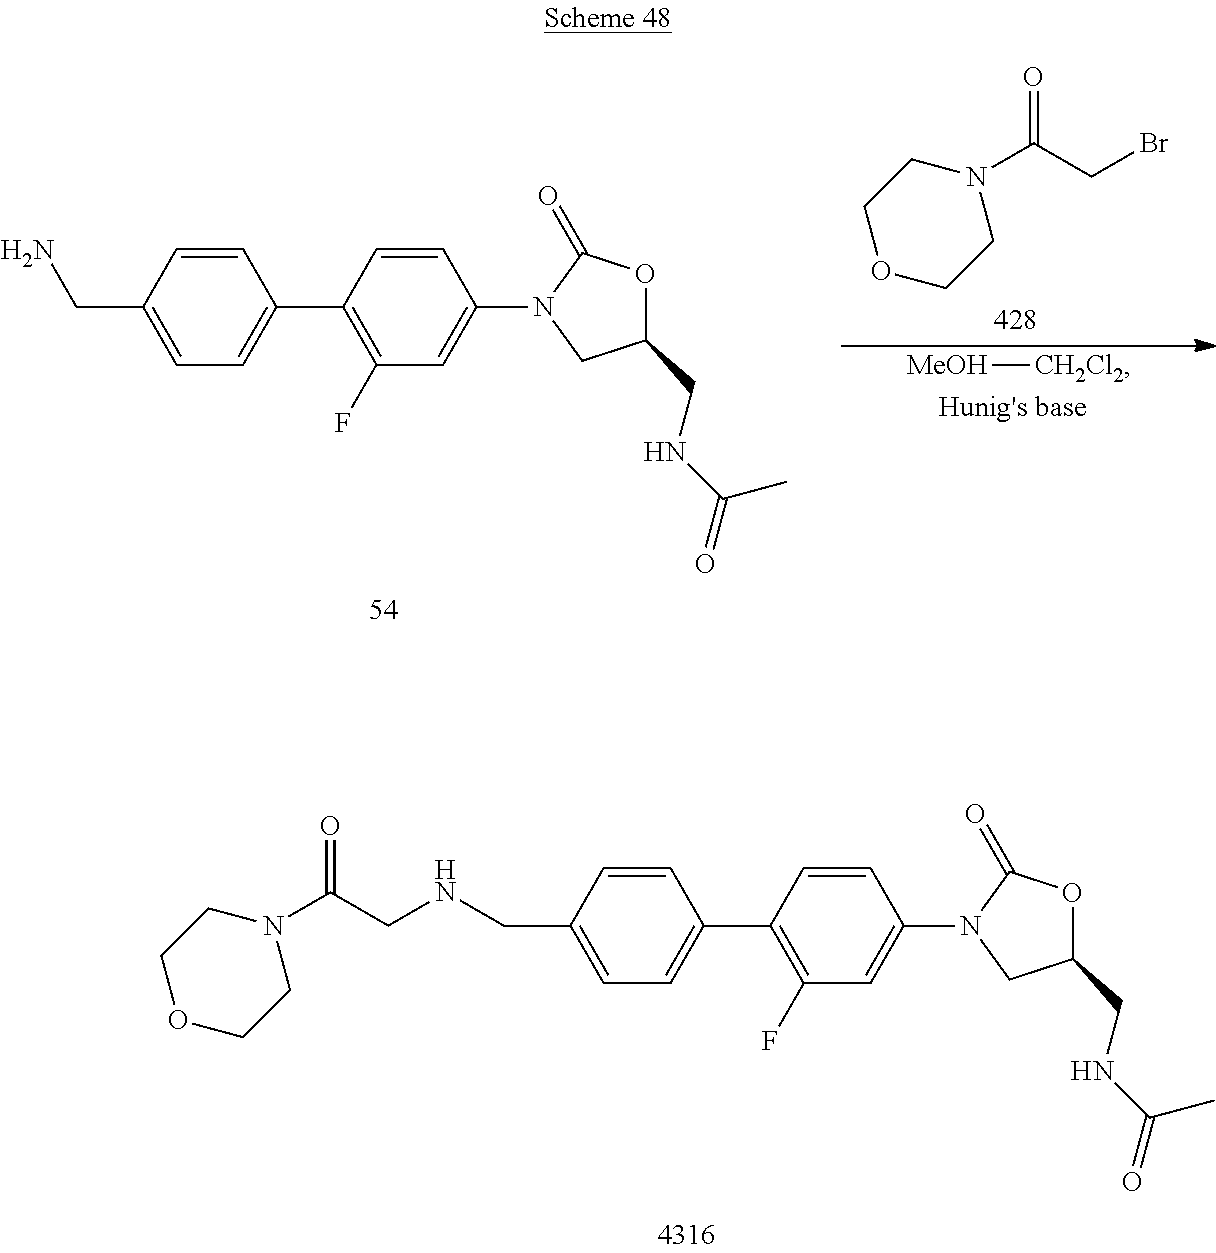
C1=CC(CN)=CC=C1C1=C(F)C=C(N2CC(CNC(C)=O)OC2=O)C=C1.C1OCCN(C(CBr)=O)C1.[MeOH][CH2Cl2].C1=CC(CNCC(N2CCOCC2)=O)=CC=C1C1=C(F)C=C(N2CC(CNC(C)=O)OC2=O)C=C1
